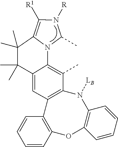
C1([R1])=C2N(C3=C(C)C4=C(C=C3C(C)(C)C2(C)C)C2=C(OC3=C(N4[LB])C=CC=C3)C=CC=C2)C(C)N1[R]
